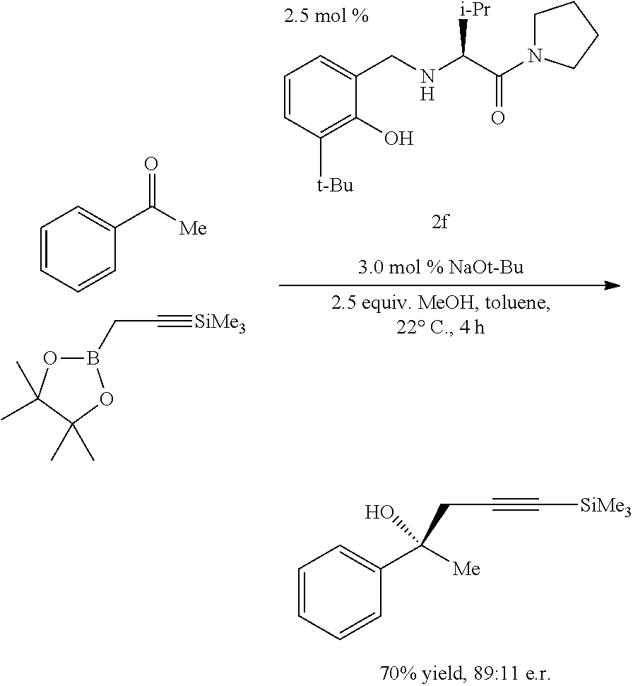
C1=CC=CC(C(CC#C[SiMe3])(O)[Me])=C1.B1(CC#[SiMe3])OC(C)(C)C(C)(C)O1.C1=CC=CC(C([Me])=O)=C1.C1=CC([t-Bu])=C(O)C(CNC(C(=O)N2CCCC2)[i-Pr])=C1
